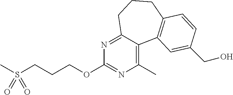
C1(C)=C2C(=NC(OCCCS(C)(=O)=O)=N1)CCCC1=C2C=C(CO)C=C1
